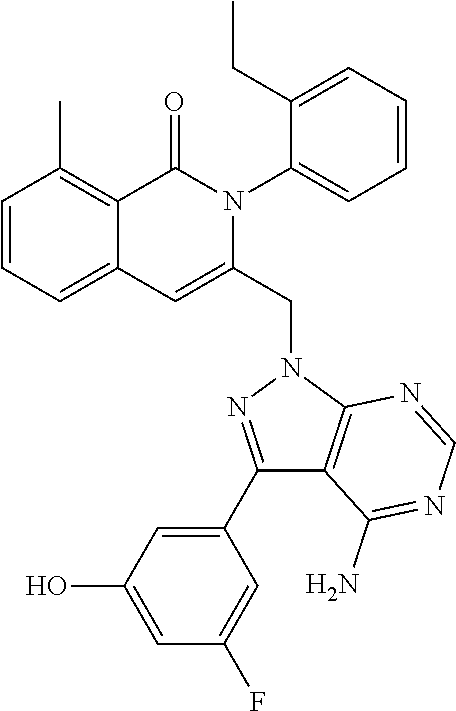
C1=CC=C2C(=C1C)C(=O)N(C1=CC=CC=C1CC)C(CN1C3=C(C(N)=NC=N3)C(C3=CC(O)=CC(F)=C3)=N1)=C2
